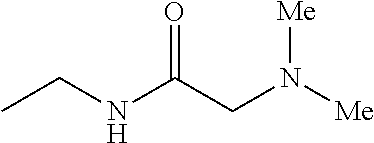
CCNC(CN([Me])[Me])=O
